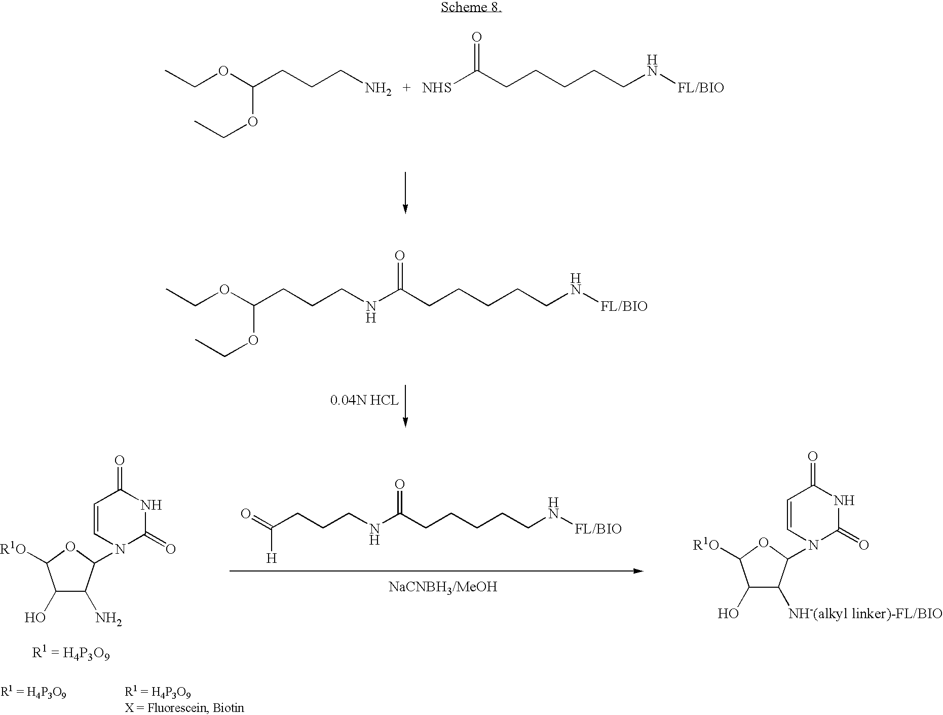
C(CCC[NH2   +   NHS]C(CCCCCN[FL/BIO])=O)(OCC)OCC.C(CCCNC(CCCCCN[FL/BIO])=O)(OCC)OCC.C1(O)C(N)C(N2C(=O)NC(=O)C=C2)OC1[R1O].C(CCCNC(CCCCCN[FL/BIO])=O)(=O)[H].C1(O)C([NH-(alkyl linker)-FL/BIO])C(N2C(=O)NC(=O)C=C2)OC1[R1O]
